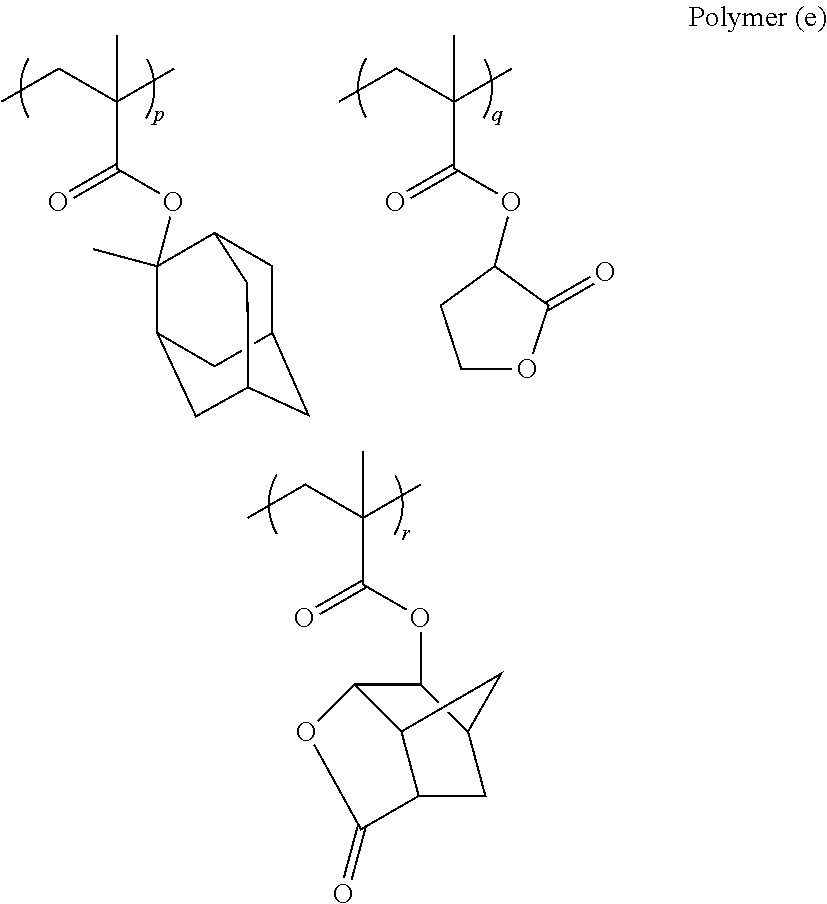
CCC(C(=O)OC1(C)C2CC3CC(CC1C3)C2)(C)C.CCC(C(=O)OC1C(=O)OCC1)(C)C.CCC(C(OC1C2C3C(CC1C3)C(=O)O2)=O)(C)C
